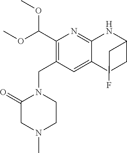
C1(C(OC)OC)=C(CN2C(=O)CN(C)CC2)C=C2C(=N1)NC(CF)CC2
